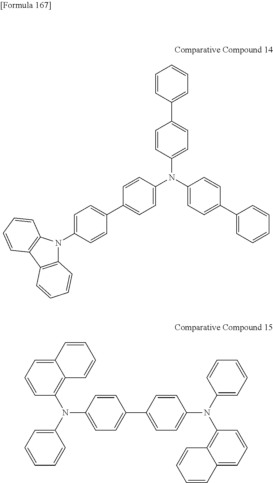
C1=CC(C2=CC=C(N(C3=CC=C(C4=CC=CC=C4)C=C3)C3=CC=C(C4=CC=C(N5C6=C(C7=C5C=CC=C7)C=CC=C6)C=C4)C=C3)C=C2)=CC=C1.C12=CC=CC(N(C3=CC=CC=C3)C3=CC=C(C4=CC=C(N(C5=CC=CC=C5)C5=C6C(=CC=C5)C=CC=C6)C=C4)C=C3)=C1C=CC=C2
